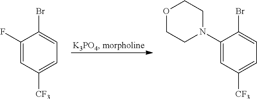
C1(F)=CC([CF3])=CC=C1Br.C1(N2CCOCC2)=CC([CF3])=CC=C1Br
